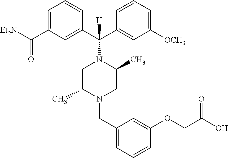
C1=C(C([Et2N])=O)C=C(C(C2=CC([OCH3])=CC=C2)(N2CC(C)N(CC3=CC=CC(OCC(O)=O)=C3)CC2C)[H])C=C1
